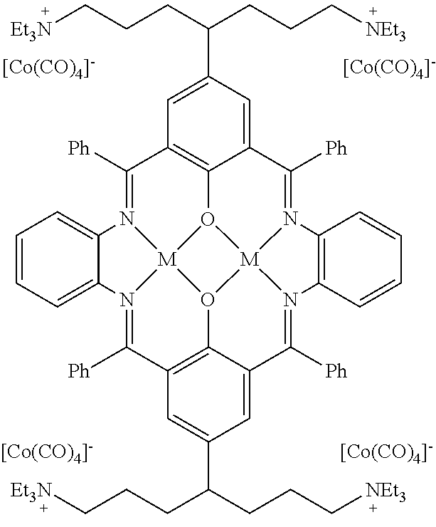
[[Co(CO)4]-].[[Co(CO)4]-].[[Co(CO)4]-].C1([Ph])=N2[M]34O5C6=C1C=C(C(CCC[NEt3])CCC[Et3N])C=C6C([Ph])=N1[M]56O3C3=C(C([Ph])=N4C4=CC=CC=C24)C=C(C(CCC[NEt3])CCC[Et3N])C=C3C([Ph])=N6C2=C1C=CC=C2.[[Co(CO)4]-]
